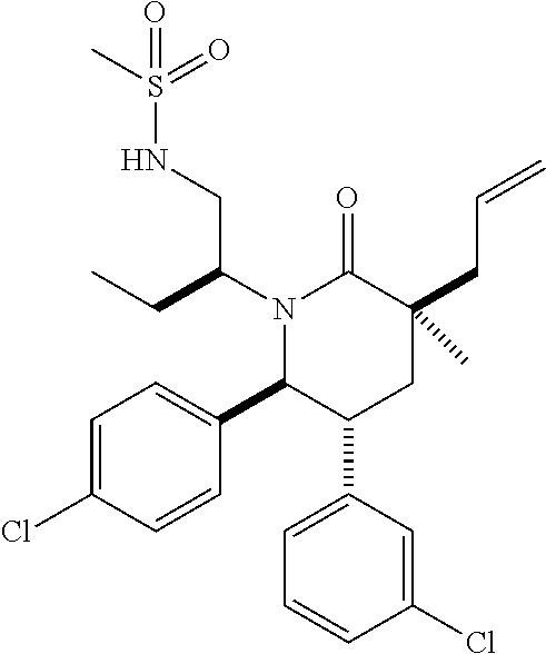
N1(C(CC)CNS(C)(=O)=O)C(C2=CC=C(Cl)C=C2)C(C2=CC=CC(Cl)=C2)CC(CC=C)(C)C1=O
